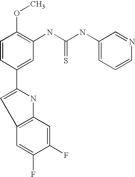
C1=CC(C2=CC3=C(N2)C=C(F)C(F)=C3)=CC(NC(NC2=CC=CN=C2)=S)=C1OC
